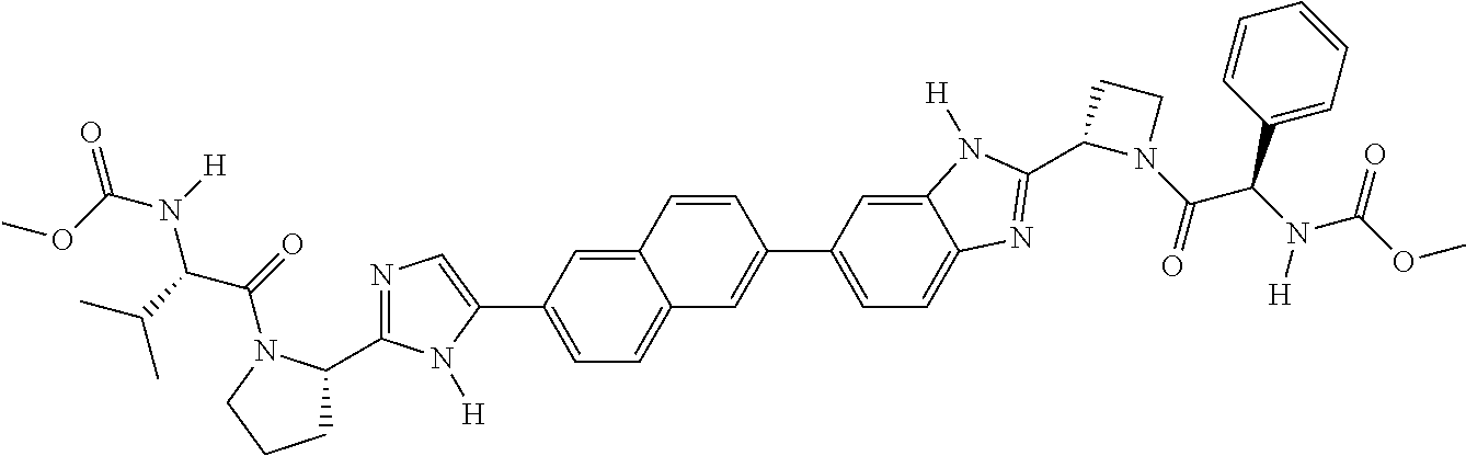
C1=C2C(=CC=C1C1=CN=C(C3CCCN3C(C(N(C(=O)OC)[H])C(C)C)=O)N1[H])C=C(C1=CC=C3C(=C1)N([H])C(C1N(C(C(C4=CC=CC=C4)N(C(=O)OC)[H])=O)CC1)=N3)C=C2
